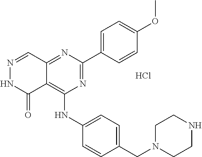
N1=CC2=NC(C3=CC=C(OC)C=C3)=NC(NC3=CC=C(CN4CCNCC4)C=C3)=C2C(=O)N1.Cl
